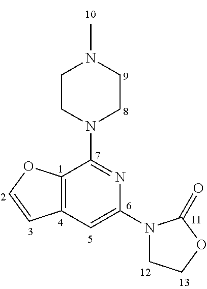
C12=C(C=C(N3CCOC3=O)N=C1N1CCN(C)CC1)C=CO2
